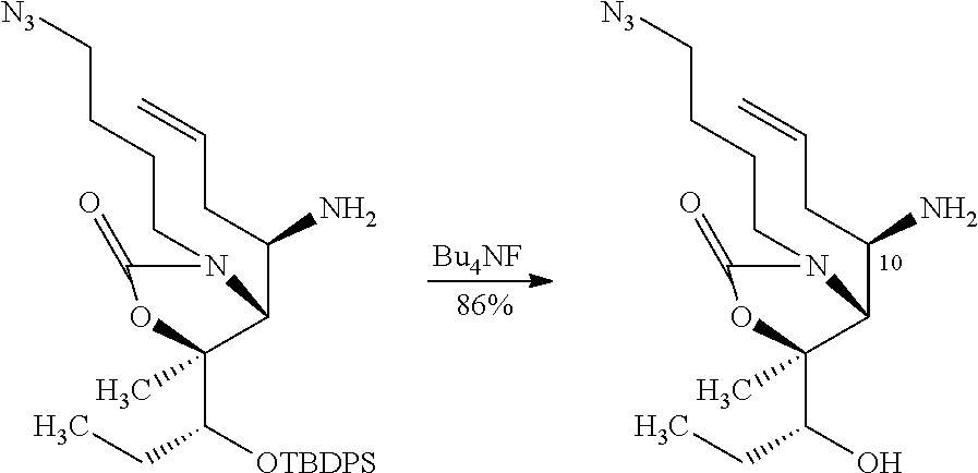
C(N)(C1C(C)(C([OTBDPS])CC)OC(=O)N1CCCC[N3])CC=C.[Bu4NF].C(N)(C1C(C)(C(O)CC)OC(=O)N1CCCC[N3])CC=C
